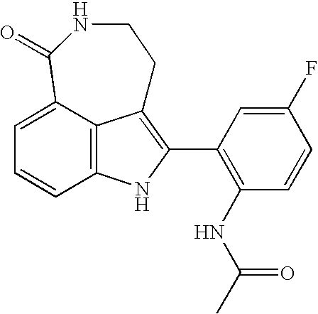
C12=C3C(=CC=C1)C(=O)NCCC3=C(C1=C(NC(C)=O)C=CC(F)=C1)N2
